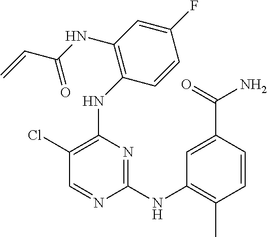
N(C1=C(Cl)C=NC(NC2=C(C)C=CC(C(N)=O)=C2)=N1)C1=C(NC(C=C)=O)C=C(F)C=C1
